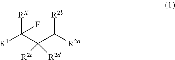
[RX]C(C(C([R2a])[R2b])([R2d])[R2c])([R1])F
